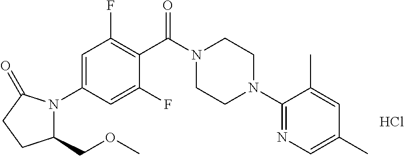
C1=C(N2C(COC)CCC2=O)C=C(F)C(C(N2CCN(C3=NC=C(C)C=C3C)CC2)=O)=C1F.Cl
